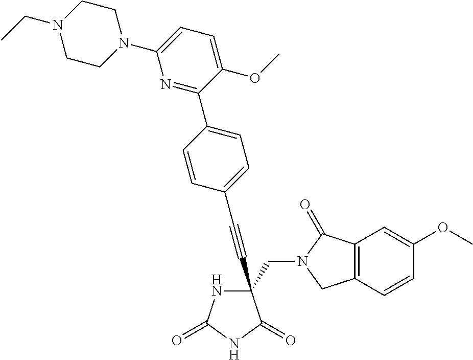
C(#CC1(CN2C(=O)C3=C(C2)C=CC(OC)=C3)NC(=O)NC1=O)C1=CC=C(C2=NC(N3CCN(CC)CC3)=CC=C2OC)C=C1
